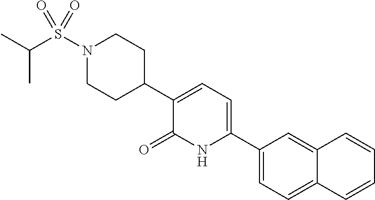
N1(S(C(C)C)(=O)=O)CCC(C2=CC=C(C3=CC=C4C(=C3)C=CC=C4)NC2=O)CC1
